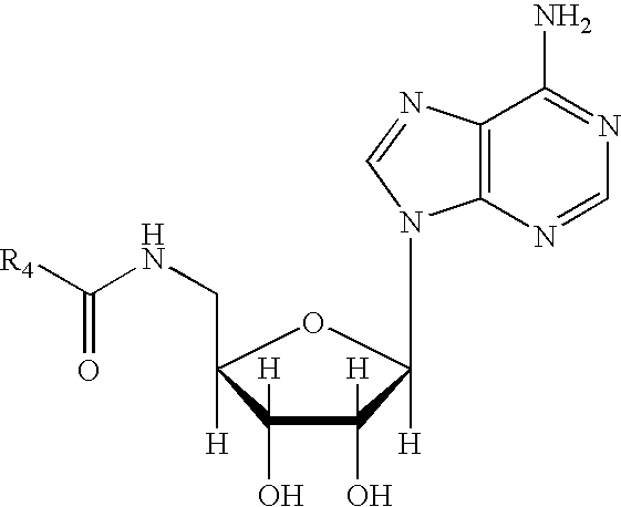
C1([H])(O)C(O)([H])C([H])(CNC([R4])=O)OC1([H])N1C2=C(C(N)=NC=N2)N=C1
